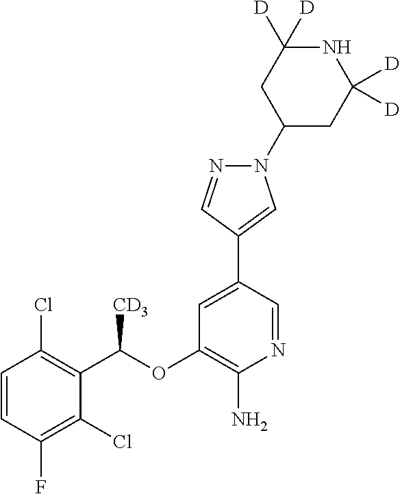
C1=CC(F)=C(Cl)C(C(OC2=C(N)N=CC(C3=CN(C4CC([D])([D])NC([D])([D])C4)N=C3)=C2)[CD3])=C1Cl
